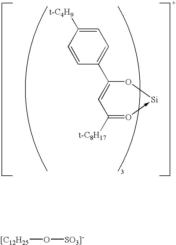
C1=CC(C2=CC([t-C8H17])=O->[Si]O2)=CC=C1[t-C4H9].O([SO3]-])[[C12H25]
